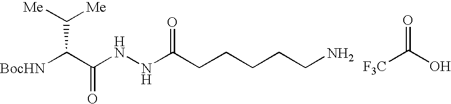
[F3C]C(O)=O.[BocHN]C(C(NNC(CCCCCN)=O)=O)C([Me])[Me]
